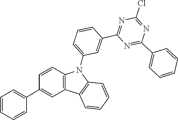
C1(C2=CC=CC=C2)=NC(C2=CC(N3C4=C(C5=C3C=CC=C5)C=C(C3=CC=CC=C3)C=C4)=CC=C2)=NC(Cl)=N1
